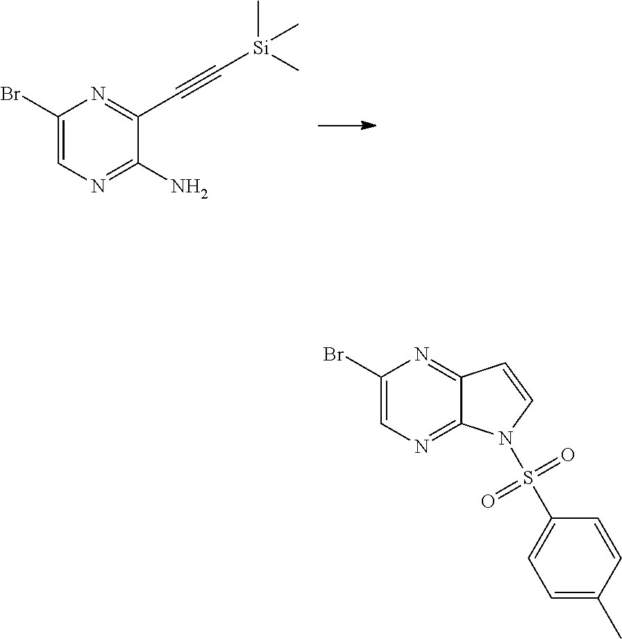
C1(Br)=CN=C(N)C(C#C[Si](C)(C)C)=N1.C1(Br)=CN=C2C(=N1)C=CN2S(=O)(=O)C1=CC=C(C)C=C1
